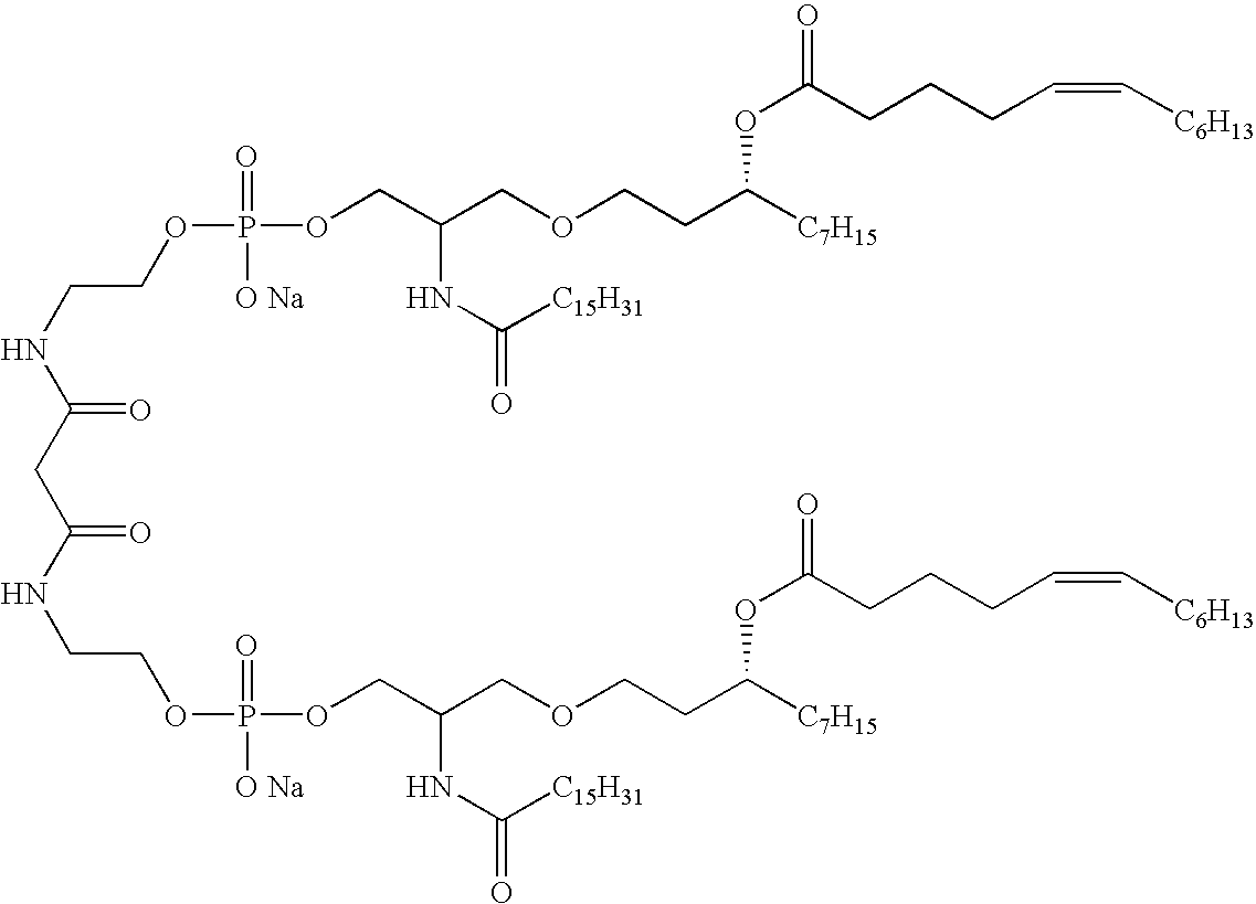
C(NC(CC(NCCOP([O Na])(=O)OCC(COCCC([C7H15])OC(CCCC=C[C6H13])=O)NC(=O)[C15H31])=O)=O)COP(=O)([O Na])OCC(COCCC([C7H15])OC(=O)CCCC=C[C6H13])NC([C15H31])=O
